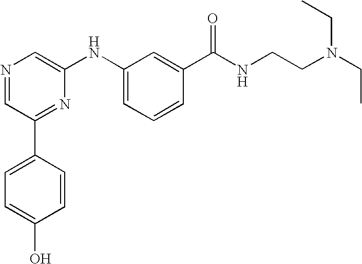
N1=CC(C2=CC=C(O)C=C2)=NC(NC2=CC=CC(C(NCCN(CC)CC)=O)=C2)=C1
